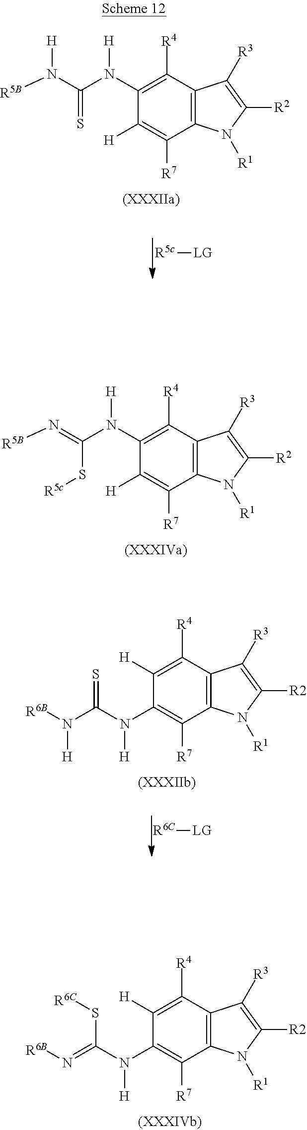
C1([R4])=C(N(C(=N[R5B])S[R5c])[H])C([H])=C([R7])C2=C1C([R3])=C([R2])N2[R1].C1([R4])=C([H])C(N(C(=N[R6B])S[R6C])[H])=C([R7])C2=C1C([R3])=C([R2])N2[R1].C1([R4])=C(N(C(N([R5B])[H])=S)[H])C([H])=C([R7])C2=C1C([R3])=C([R2])N2[R1].[R5c][LG].C1([R4])=C([H])C(N(C(N([R6B])[H])=S)[H])=C([R7])C2=C1C([R3])=C([R2])N2[R1].[R6C][LG]
